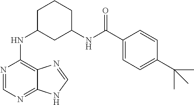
C1C(NC2=C3C(=NC=N2)NC=N3)CC(NC(C2=CC=C(C(C)(C)C)C=C2)=O)CC1
